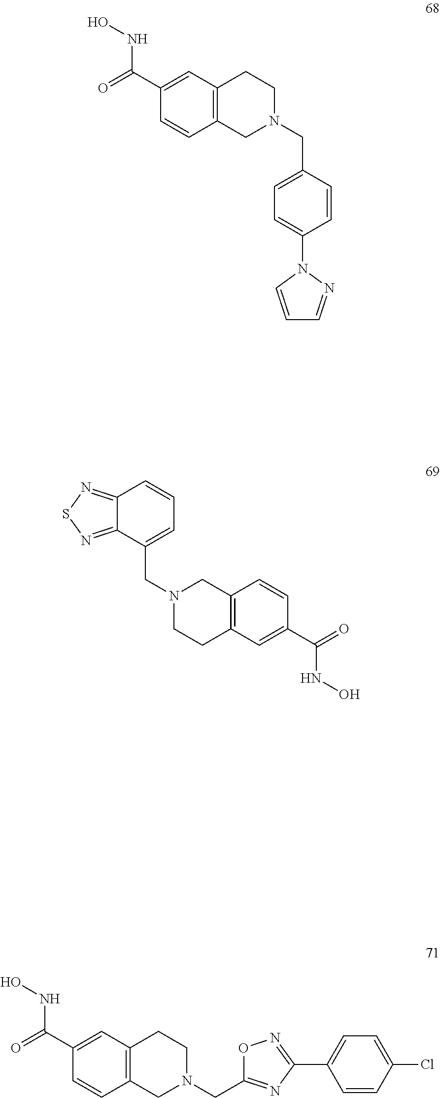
C1(C(=O)NO)=CC2=C(C=C1)CN(CC1=CC=C(N3C=CC=N3)C=C1)CC2.C12=NSN=C1C(CN1CCC3=C(C1)C=CC(C(=O)NO)=C3)=CC=C2.O1C(CN2CC3=C(CC2)C=C(C(=O)NO)C=C3)=NC(C2=CC=C(Cl)C=C2)=N1
